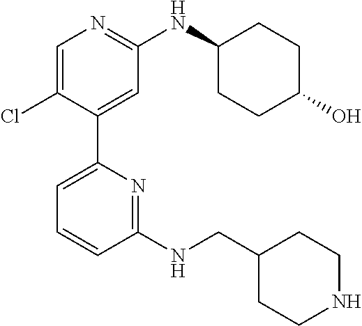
C1=C(Cl)C(C2=CC=CC(NCC3CCNCC3)=N2)=CC(NC2CCC(O)CC2)=N1
